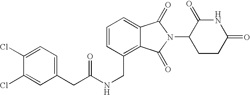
N(CC1=C2C(=CC=C1)C(=O)N(C1CCC(=O)NC1=O)C2=O)C(=O)CC1=CC=C(Cl)C(Cl)=C1
